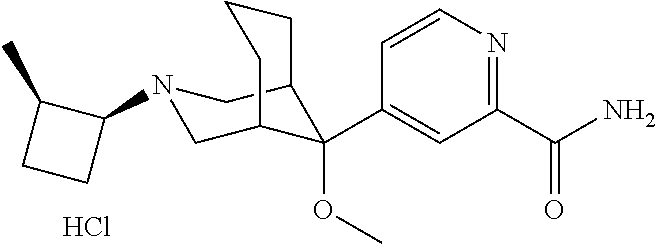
C1(C(N)=O)=NC=CC(C2(OC)C3CN(C4C(C)CC4)CC2CCC3)=C1.Cl
